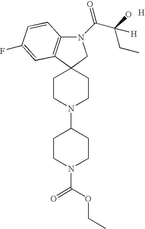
N1(C(C(O)(CC)[H])=O)C2=C(C3(C1)CCN(C1CCN(C(OCC)=O)CC1)CC3)C=C(F)C=C2.[H]
